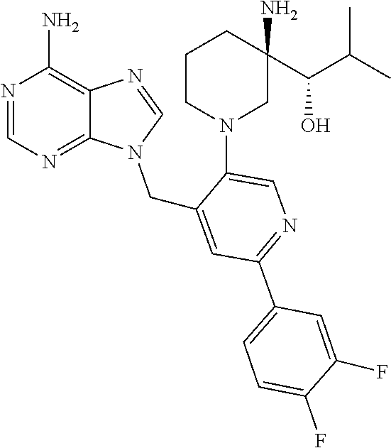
N1(CC2=CC(C3=CC=C(F)C(F)=C3)=NC=C2N2CCCC(N)(C(C(C)C)O)C2)C=NC2=C(N)N=CN=C12
